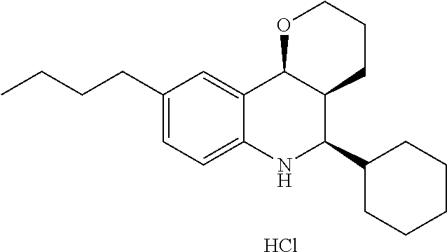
C12=CC(CCCC)=CC=C1NC(C1CCCCC1)C1C2OCCC1.Cl
